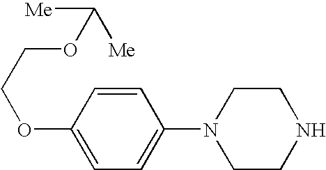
C1=C(OCCOC([Me])[Me])C=CC(N2CCNCC2)=C1
